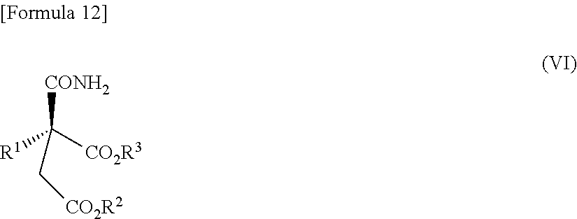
[CONH2]C([R1])([CO2R3])C[CO2R2]
